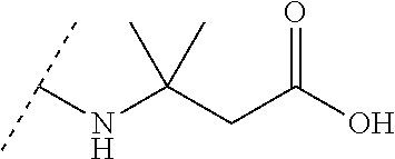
C(CC(O)=O)(NC(C)C)(C)C
